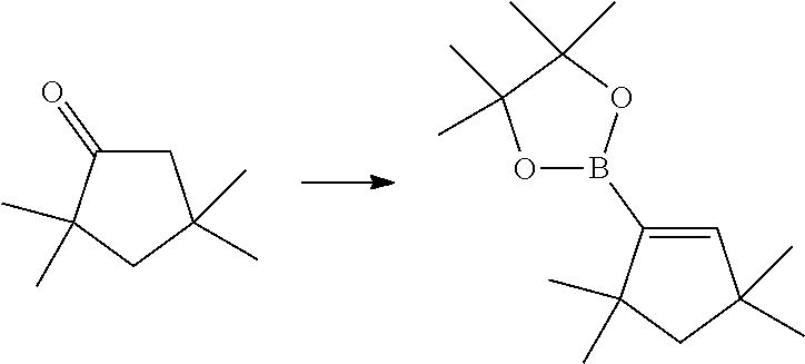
C1C(=O)C(C)(C)CC1(C)C.O1B(C2=CC(C)(C)CC2(C)C)OC(C)(C)C1(C)C
